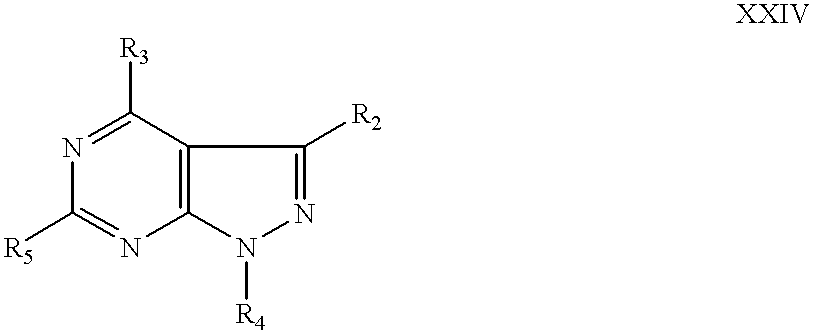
[R4]N1N=C([R2])C2=C1N=C([R5])N=C2[R3]
